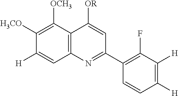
C12=C(C([OCH3])=C([H3CO])C([H])=C1)C([OR])=CC(C1=C(F)C([H])=C([H])C=C1)=N2
